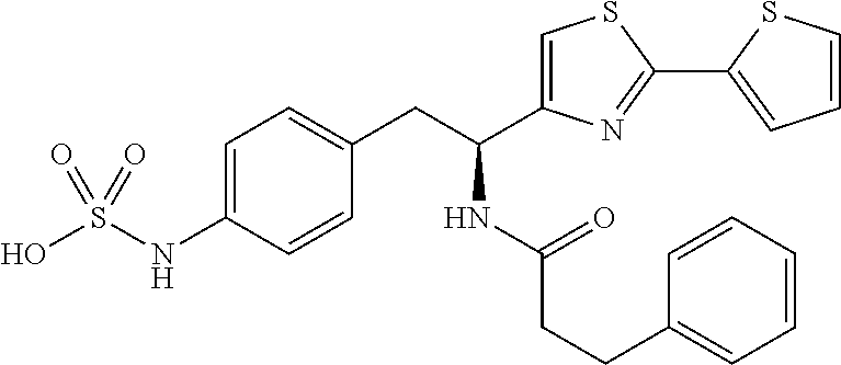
OS(NC1=CC=C(CC(NC(CCC2=CC=CC=C2)=O)C2=CSC(C3=CC=CS3)=N2)C=C1)(=O)=O
